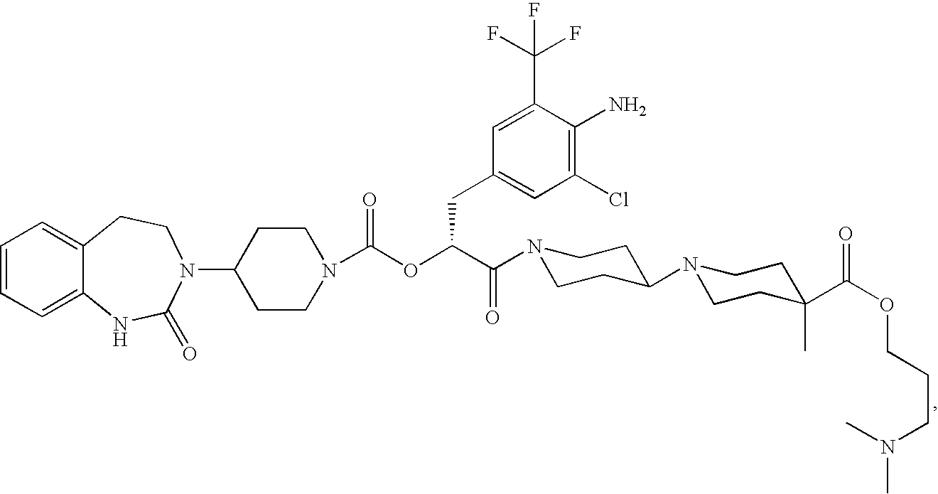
C1=CC=C2C(=C1)CCN(C1CCN(C(OC(C(=O)N3CCC(N4CCC(C(OCCCN(C)C)=O)(C)CC4)CC3)CC3=CC(Cl)=C(N)C(C(F)(F)F)=C3)=O)CC1)C(=O)N2
